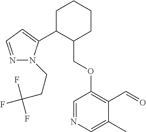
C1C(C2=CC=NN2CCC(F)(F)F)C(COC2=C(C=O)C(C)=CN=C2)CCC1
